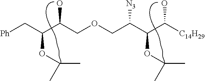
[Ph]CC(OC(C)C)C(COCC(C(OC(C)C)C([C14H29])O)[N3])O
